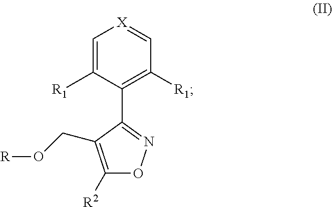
[R]OCC1=C([R2])ON=C1C1=C([R1])C=[X]C=C1[R1]
